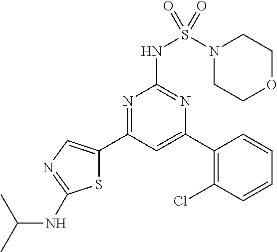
N1=C(C2=CN=C(NC(C)C)S2)C=C(C2=C(Cl)C=CC=C2)N=C1NS(N1CCOCC1)(=O)=O
